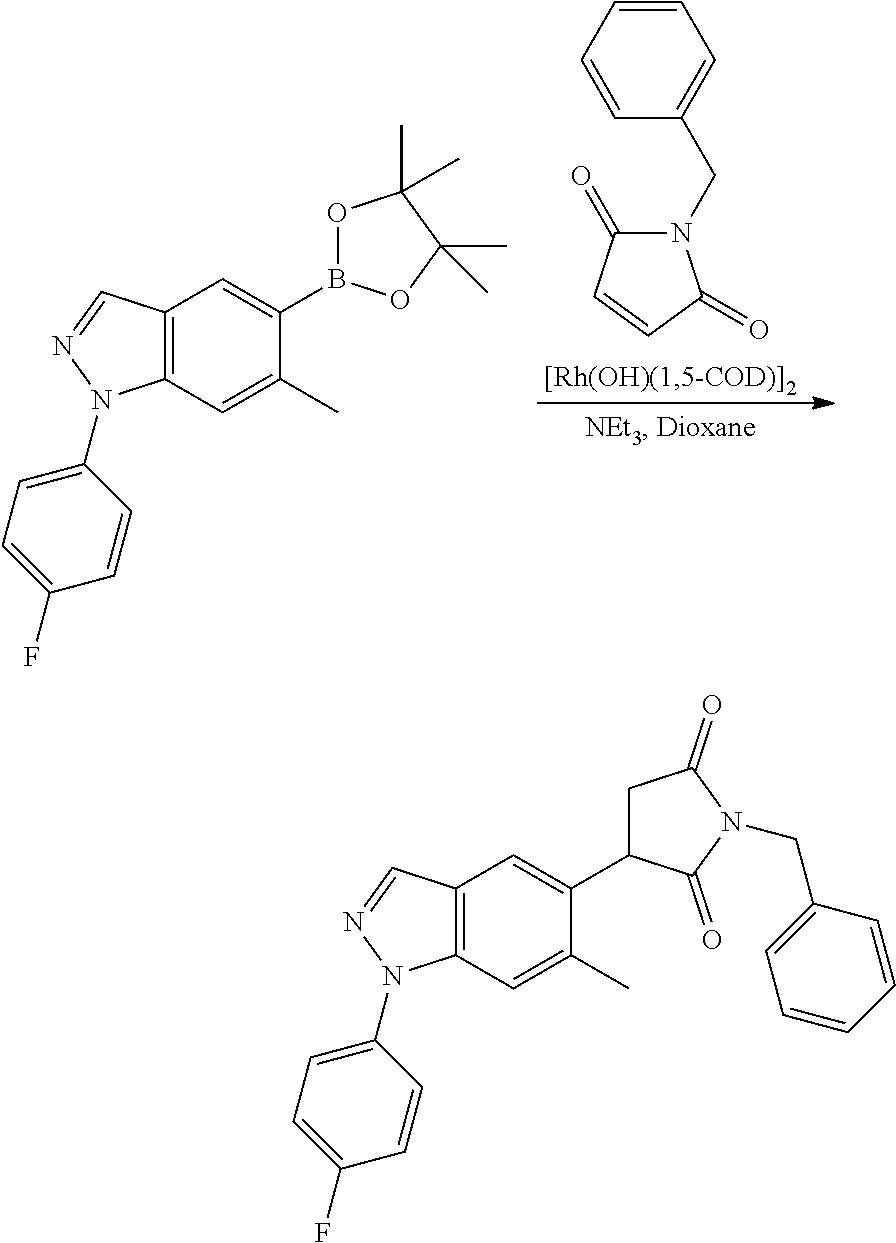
N1(CC2=CC=CC=C2)C(=O)C=CC1=O.C12=C(C=C(C)C(B3OC(C)(C)C(C)(C)O3)=C1)N(C1=CC=C(F)C=C1)N=C2.C12=C(C=C(C)C(C3CC(=O)N(CC4=CC=CC=C4)C3=O)=C1)N(C1=CC=C(F)C=C1)N=C2
